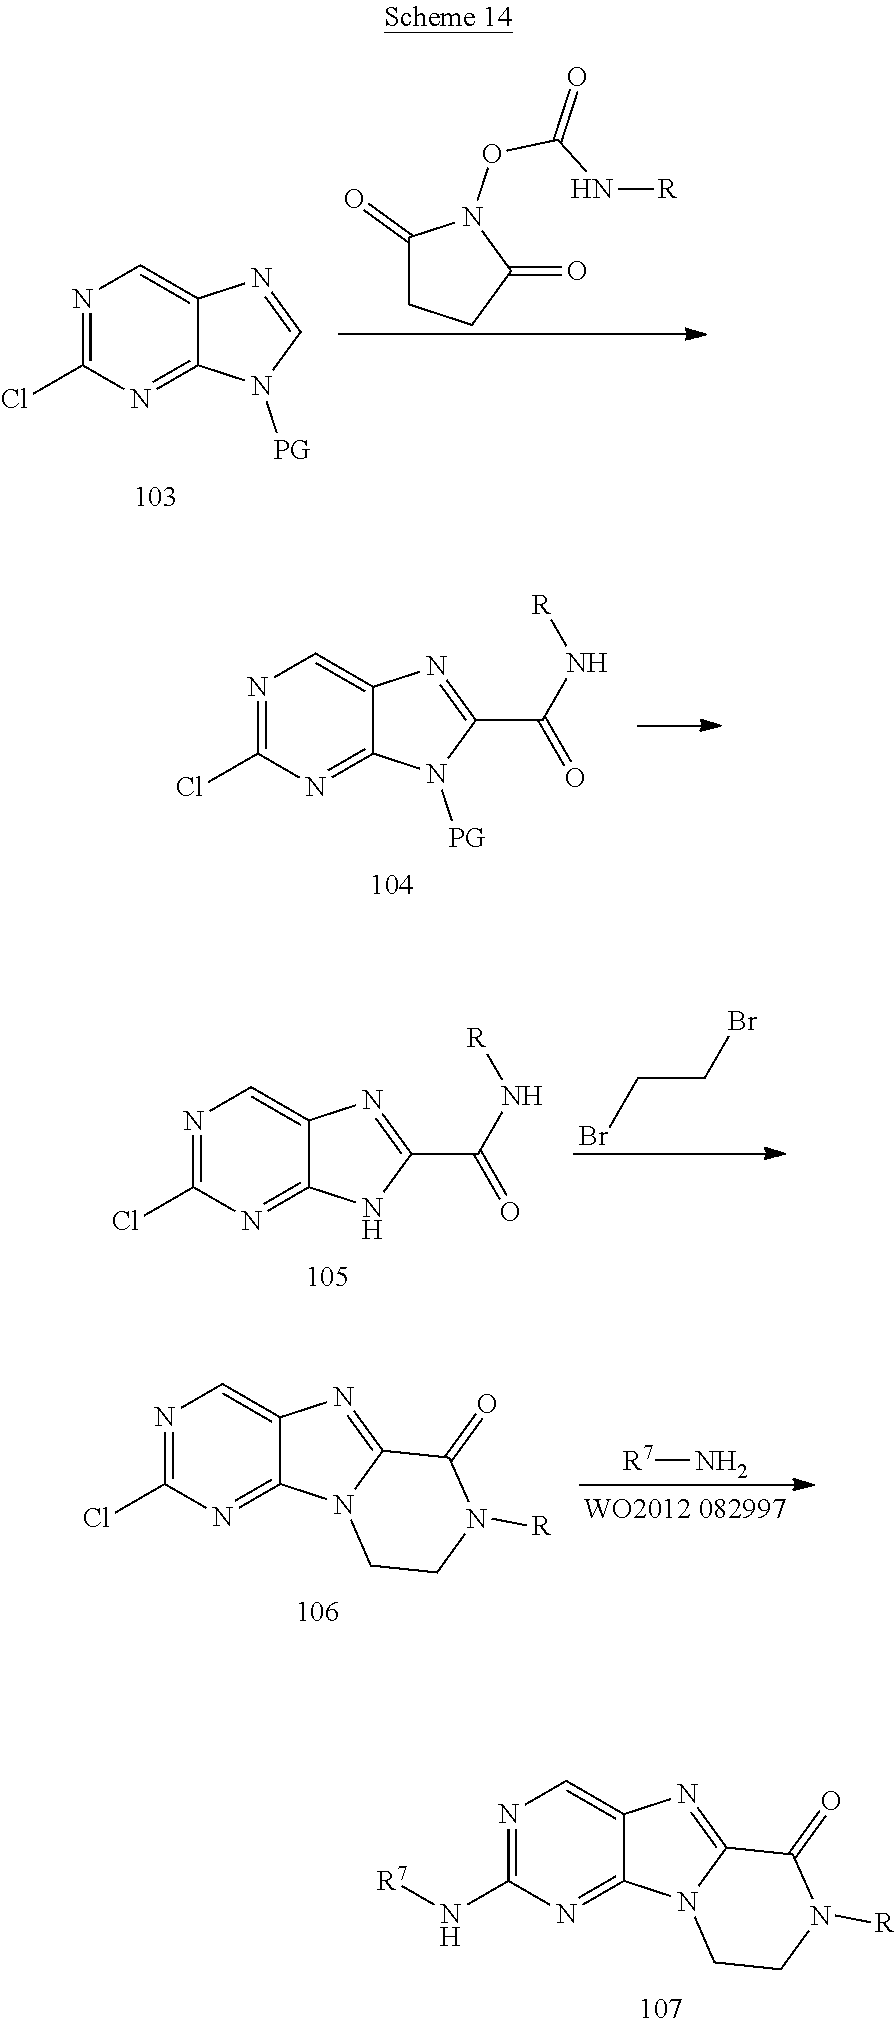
C1(=O)CCC(=O)N1OC(=O)N[R].N1=C(Cl)N=C2C(=C1)N=CN2[PG].N1=C(Cl)N=C2C(=C1)N=C(C(N[R])=O)N2[PG].BrCCBr.N1=C(Cl)N=C2C(=C1)N=C(C(N[R])=O)N2.[R7]N.N1=C(Cl)N=C2C(=C1)N=C1N2CCN([R])C1=O.N1=C(N[R7])N=C2C(=C1)N=C1N2CCN([R])C1=O
